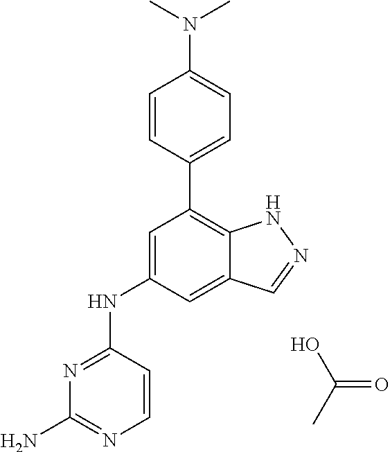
N1=C(NC2=CC(C3=CC=C(N(C)C)C=C3)=C3C(=C2)C=NN3)C=CN=C1N.OC(=O)C
